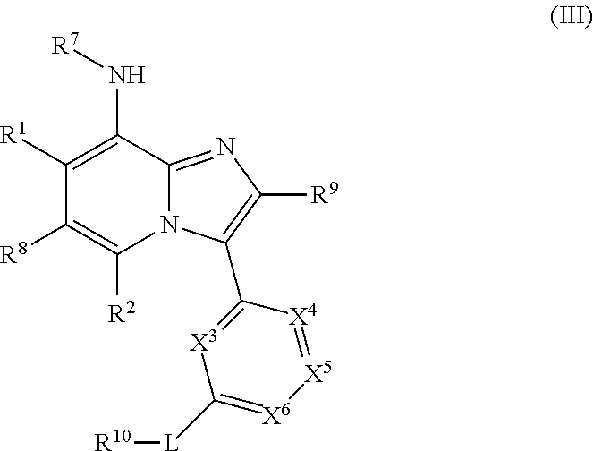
C1([R1])=C(N[R7])C2=NC([R9])=C(C3=[X3]C([L][R10])=[X6][X5]=[X4]3)N2C([R2])=C1[R8]
